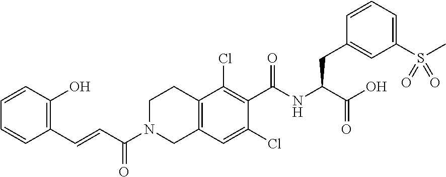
C(=CC1=C(O)C=CC=C1)C(N1CC2=C(CC1)C(Cl)=C(C(NC(C(O)=O)CC1=CC(S(C)(=O)=O)=CC=C1)=O)C(Cl)=C2)=O
